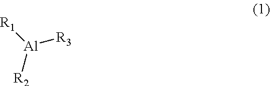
[R2][Al]([R1])[R3]
